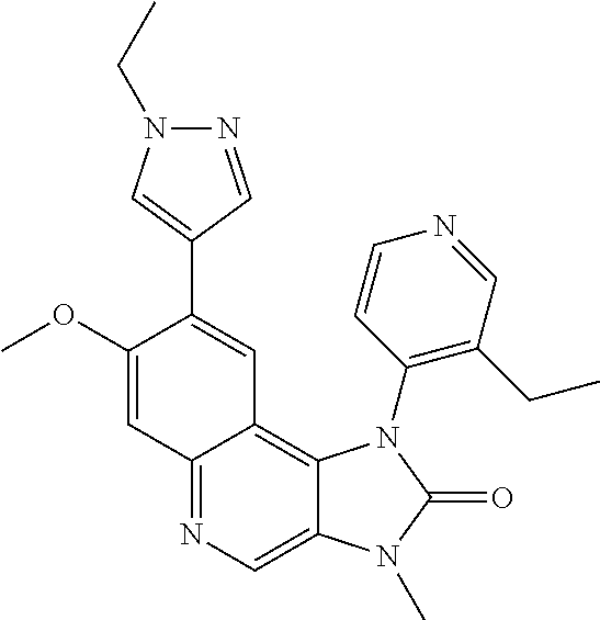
C1(OC)=CC2=NC=C3C(=C2C=C1C1=CN(CC)N=C1)N(C1=C(CC)C=NC=C1)C(=O)N3C
